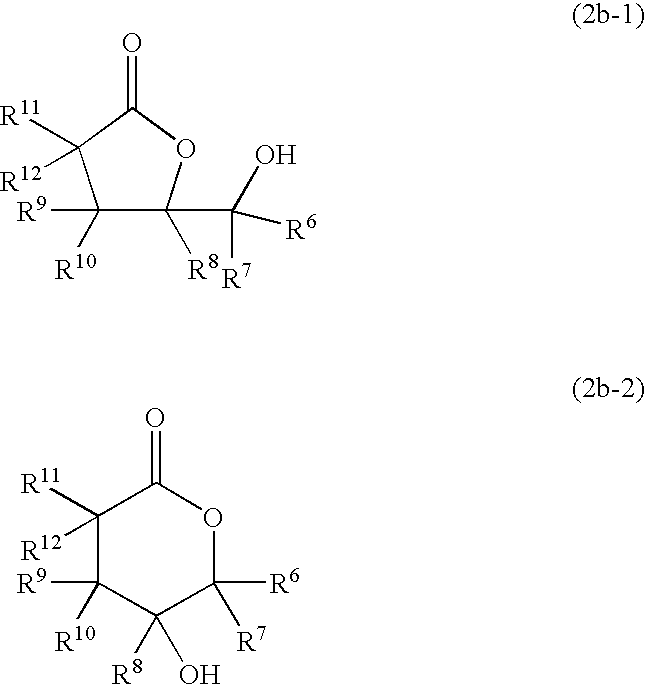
C1([R9])([R10])C([R8])(C(O)([R7])[R6])OC(=O)C1([R12])[R11].C1([R9])([R10])C([R8])(O)C([R7])([R6])OC(=O)C1([R12])[R11]
